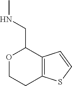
O1CCC2=C(C1CNC)C=CS2
